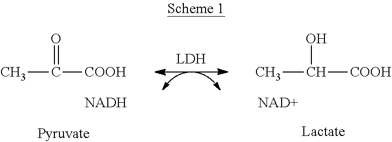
CC(O)[COOH].[NAD+].CC([COOH])=O.[NADH]
